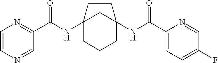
C12(NC(C3=NC=CN=C3)=O)CCCC(NC(C3=CC=C(F)C=N3)=O)(C1)CC2
